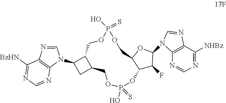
C1=NC2=C(N1C1CC3C1COP(=S)(O)OCC1C(OP(O)(=S)OC3)C(F)C(N3C4=C(C([NHBz])=NC=N4)N=C3)O1)N=CN=C2[BzHN]
